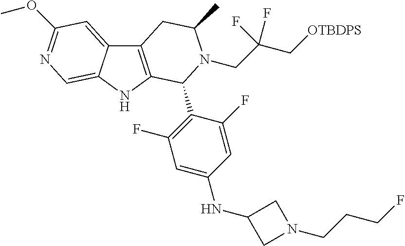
C12=C(NC3=CN=C(OC)C=C13)C(C1=C(F)C=C(NC3CN(CCCF)C3)C=C1F)N(CC(F)(C[OTBDPS])F)C(C)C2
